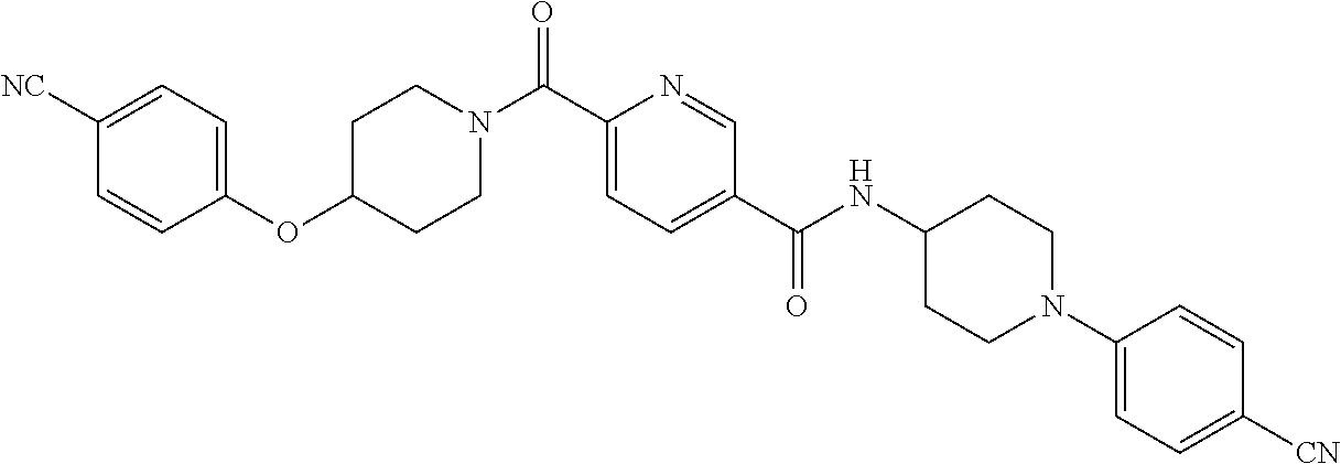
C(C1=CC=C(C(NC2CCN(C3=CC=C([CN])C=C3)CC2)=O)C=N1)(=O)N1CCC(OC2=CC=C([NC])C=C2)CC1
